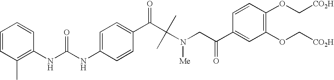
C1(NC(NC2=C(C)C=CC=C2)=O)=CC=C(C(=O)C(C)(C)N(CC(C2=CC(OC[CO2H])=C(OC[CO2H])C=C2)=O)[Me])C=C1
